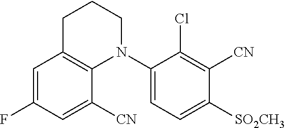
C1=C(F)C=C([CN])C2=C1CCCN2C1=CC=C([SO2CH3])C([CN])=C1Cl
